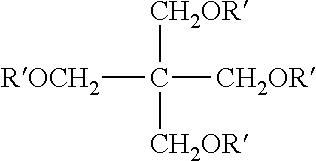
[ROCH2]C([CH2OR])([CH2OR])[CH2OR]
